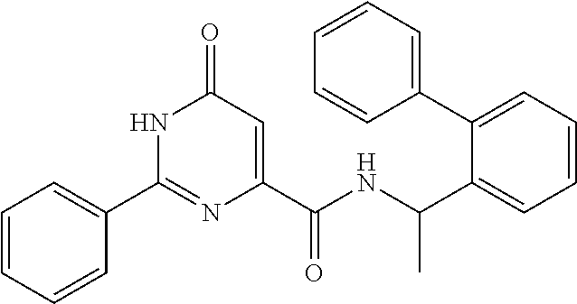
C1=CC=CC(C2=NC(C(=O)NC(C)C3=CC=CC=C3C3=CC=CC=C3)=CC(=O)N2)=C1
